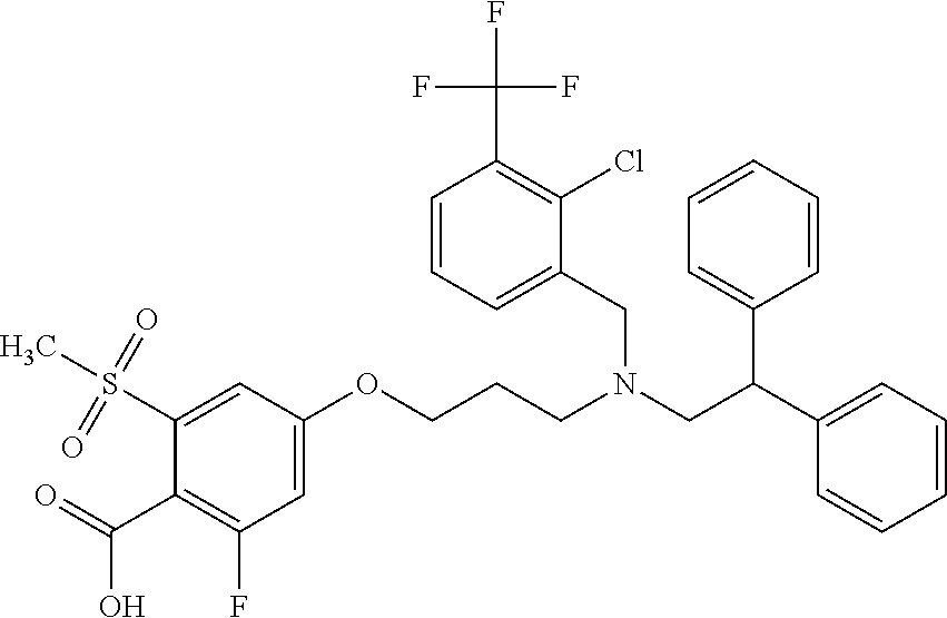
O(CCCN(CC(C1=CC=CC=C1)C1=CC=CC=C1)CC1=CC=CC(C(F)(F)F)=C1Cl)C1=CC(F)=C(C(=O)O)C(S(C)(=O)=O)=C1
